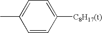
C1=CC([C8H17(t)])=CC=C1C
